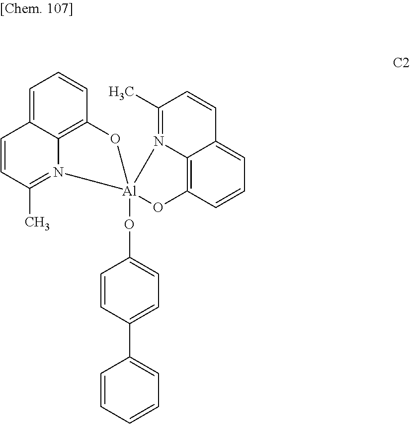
C1=C2C3=C(C=C1)O[Al]1(OC4=CC=C(C5=CC=CC=C5)C=C4)(N3=C(C)C=C2)N2=C(C)C=CC3=CC=CC(=C23)O1
